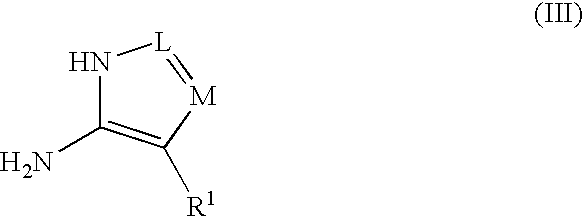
N1C(N)=C([R1])[M]=[L]1
